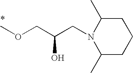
COCC(CN1C(C)CCCC1C)O
